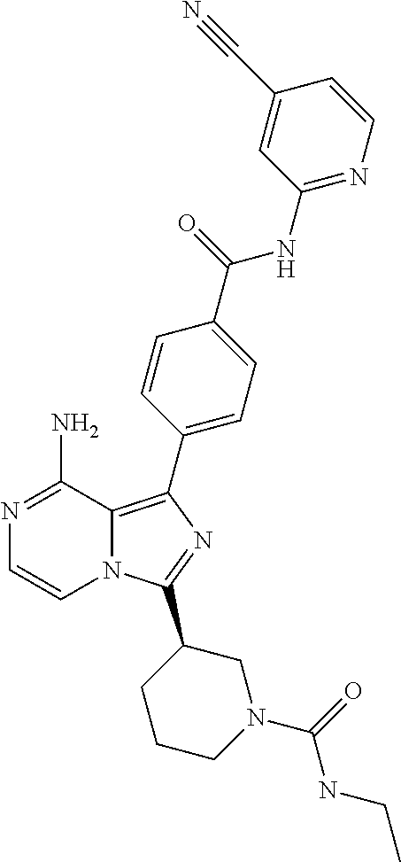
N1=C(N)C2=C(C3=CC=C(C(=O)NC4=NC=CC(C#N)=C4)C=C3)N=C(C3CCCN(C(=O)NCC)C3)N2C=C1
